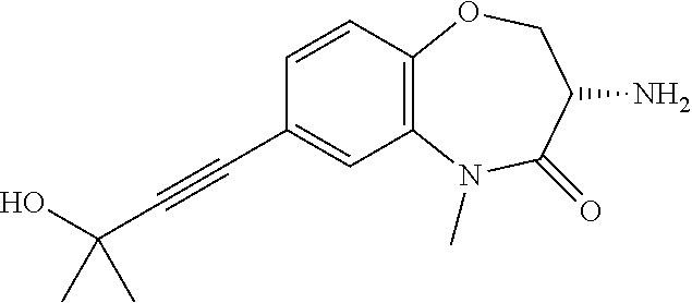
C(#CC1=CC2=C(C=C1)OCC(N)C(=O)N2C)C(O)(C)C
